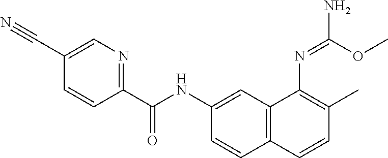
C1=C(C#N)C=CC(C(NC2=CC3=C(C=C2)C=CC(C)=C3N=C(OC)N)=O)=N1
